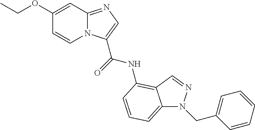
C1(OCC)=CC2=NC=C(C(=O)NC3=C4C(=CC=C3)N(CC3=CC=CC=C3)N=C4)N2C=C1
